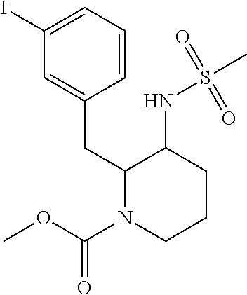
IC1=CC=CC(CC2N(C(OC)=O)CCCC2NS(C)(=O)=O)=C1
